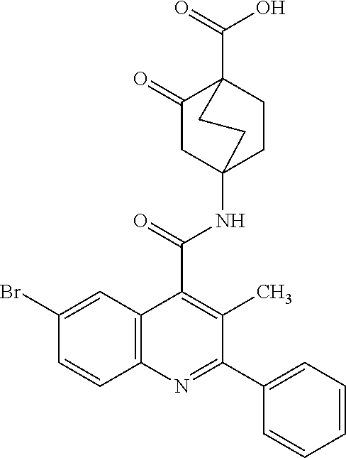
C1(=O)CC2(NC(C3=C(C)C(C4=CC=CC=C4)=NC4=C3C=C(Br)C=C4)=O)CCC1(C(=O)O)CC2
